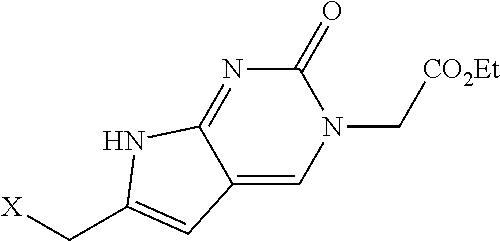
C12=CN(C[CO2Et])C(=O)N=C1NC(C[X])=C2
